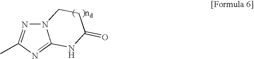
N12N=C(C)N=C1NC(=O)CC2
